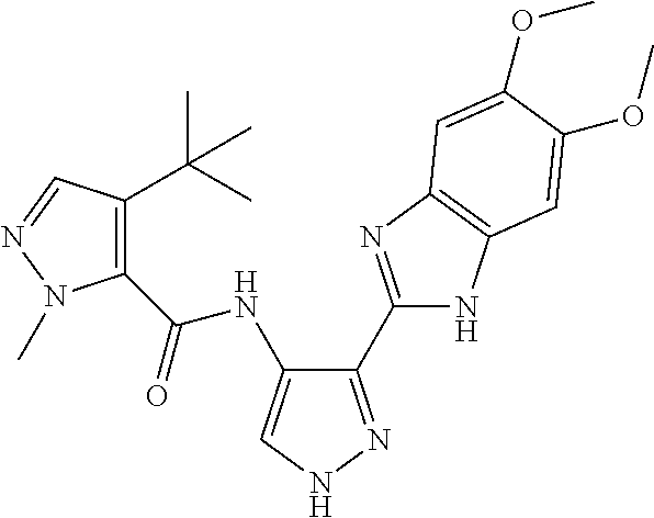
C1(C2=NC3=C(N2)C=C(OC)C(OC)=C3)=NNC=C1NC(C1=C(C(C)(C)C)C=NN1C)=O
